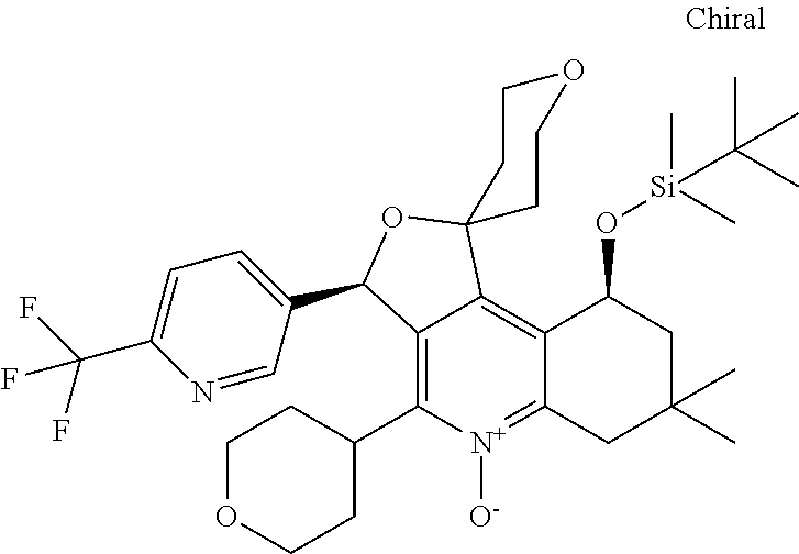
C12=C(C3CCOCC3)[N+]([O-])=C3C(=C1C1(OC2C2=CC=C(C(F)(F)F)N=C2)CCOCC1)C(O[Si](C)(C)C(C)(C)C)CC(C)(C)C3
